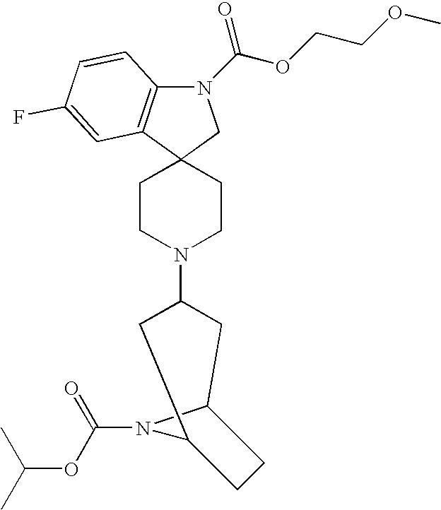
N1(C(=O)OCCOC)C2=C(C3(C1)CCN(C1CC4N(C(=O)OC(C)C)C(C1)CC4)CC3)C=C(F)C=C2
